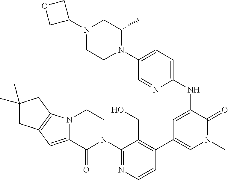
C12=C(N3C(=C1)C(=O)N(C1=NC=CC(C4=CN(C)C(=O)C(NC5=CC=C(N6C(C)CN(C7COC7)CC6)C=N5)=C4)=C1CO)CC3)CC(C)(C)C2
